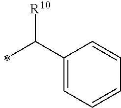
C1(C([R10])C)=CC=CC=C1
